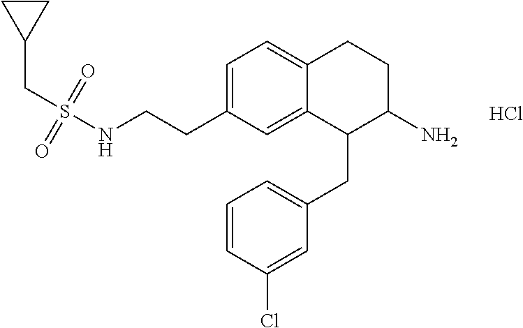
C1=C(CCNS(CC2CC2)(=O)=O)C=C2C(=C1)CCC(N)C2CC1=CC=CC(Cl)=C1.Cl
